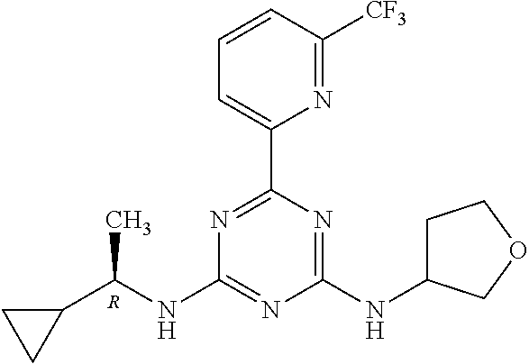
[R].N1=C(C2=CC=CC([CF3])=N2)N=C(NC2CCOC2)N=C1NC(C1CC1)C
